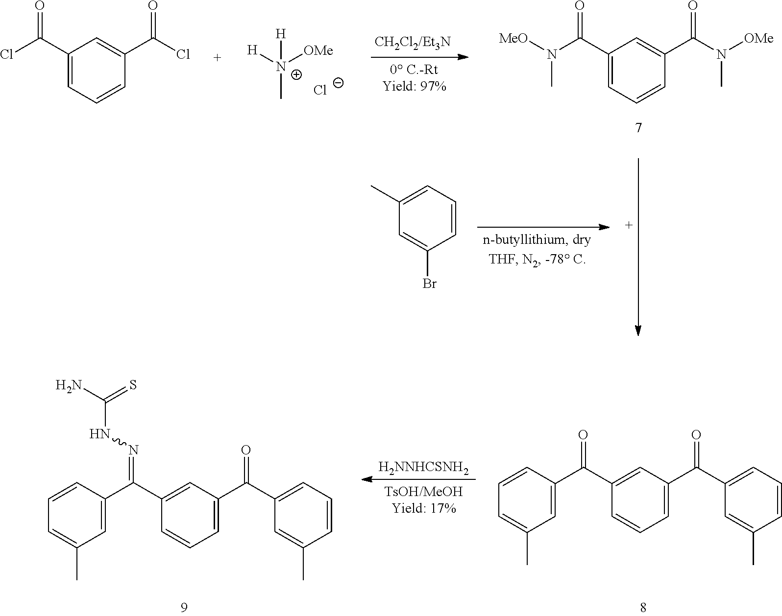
C1(C(Cl)=O)=CC=CC(C(Cl)=O)=C1.[N+](C)([OMe])([H])[H].[Cl-].C1(C(N(C)[MeO])=O)=CC=CC(C(N(C)[OMe])=O)=C1.C1=C(C)C=C(Br)C=C1.C1=CC=C(C)C=C1C(=O)C1=CC(C(=O)C2=CC=CC(C)=C2)=CC=C1.C1=CC=C(C)C=C1C(=NNC(=S)N)C1=CC(C(=O)C2=CC=CC(C)=C2)=CC=C1.[H2NNHCSNH2]
